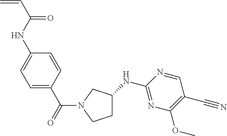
C1=CC(C(=O)N2CC(NC3=NC(OC)=C(C#N)C=N3)CC2)=CC=C1NC(C=C)=O
